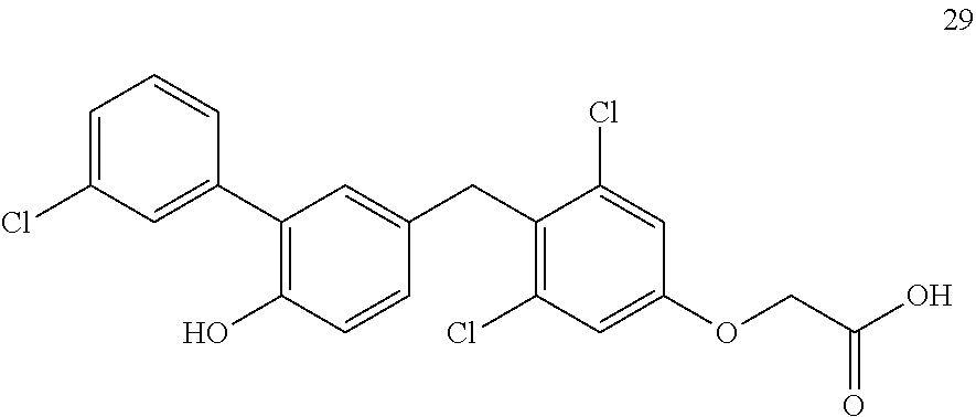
C1(C2=C(O)C=CC(CC3=C(Cl)C=C(OCC(O)=O)C=C3Cl)=C2)=CC(Cl)=CC=C1
